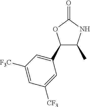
C1(C2=CC([F3C])=CC([CF3])=C2)C(C)NC(=O)O1
